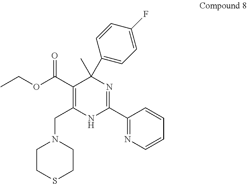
C1(C(OCC)=O)=C(CN2CCSCC2)NC(C2=NC=CC=C2)=NC1(C)C1=CC=C(F)C=C1
